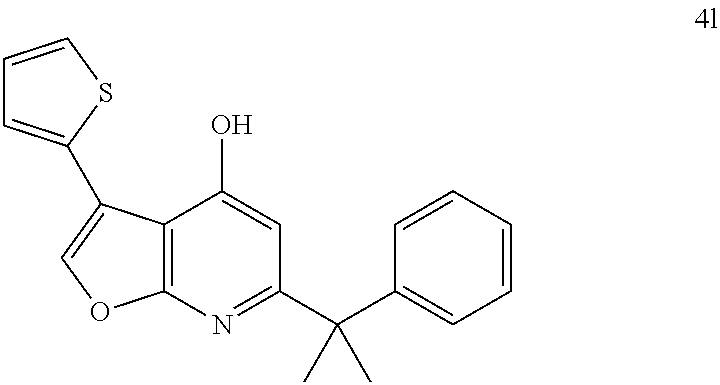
C12=C(N=C(C(C3=CC=CC=C3)(C)C)C=C1O)OC=C2C1=CC=CS1
